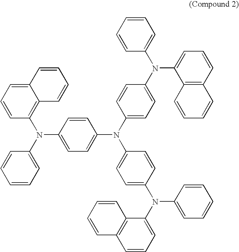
C1=CC2=CC=CC(N(C3=CC=CC=C3)C3=CC=C(N(C4=CC=C(N(C5=CC=CC=C5)C5=CC=CC6=C5C=CC=C6)C=C4)C4=CC=C(N(C5=CC=CC6=C5C=CC=C6)C5=CC=CC=C5)C=C4)C=C3)=C2C=C1
